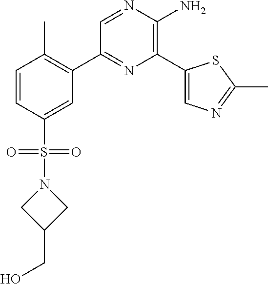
C1(C2=C(C)C=CC(S(=O)(=O)N3CC(CO)C3)=C2)=NC(C2=CN=C(C)S2)=C(N)N=C1
